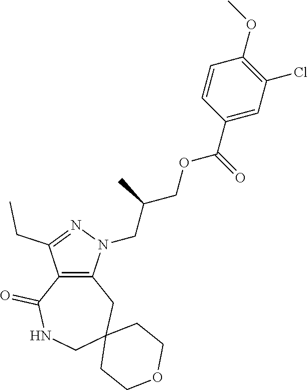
C12=C(N(CC(COC(C3=CC(Cl)=C(OC)C=C3)=O)C)N=C1CC)CC1(CNC2=O)CCOCC1
